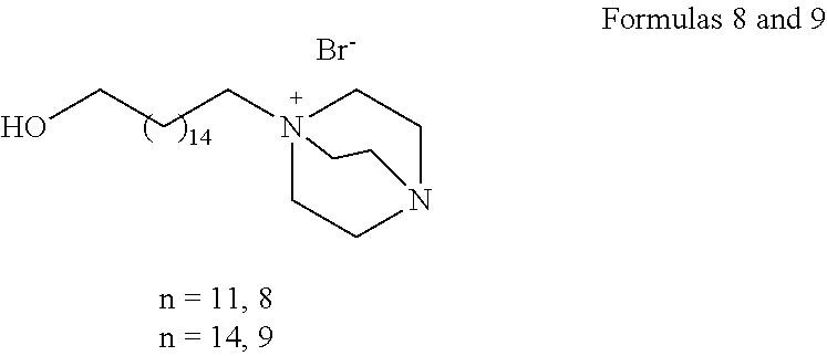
OCCCN12CCN(CC1)CC2.[Br-]
